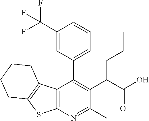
C12=C(N=C(C)C(C(C(O)=O)CCC)=C1C1=CC=CC(C(F)(F)F)=C1)SC1=C2CCCC1
